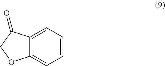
C12=CC=CC=C1C(=O)CO2
